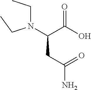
N(CC)(CC)C(C(O)=O)CC(=O)N
